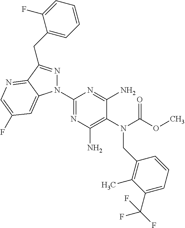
C1(N2N=C(CC3=CC=CC=C3F)C3=NC=C(F)C=C23)=NC(N)=C(N(C(OC)=O)CC2=C(C)C(C(F)(F)F)=CC=C2)C(N)=N1
